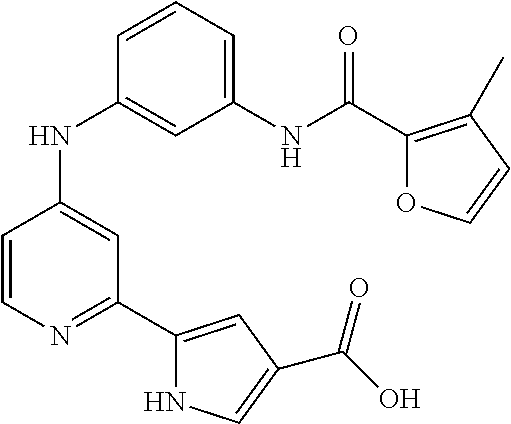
C1=CN=C(C2=CC(C(O)=O)=CN2)C=C1NC1=CC(NC(C2=C(C)C=CO2)=O)=CC=C1
